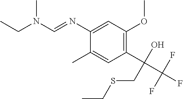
C1(C)=CC(C(C(F)(F)F)(O)CSCC)=C(OC)C=C1N=CN(CC)C
